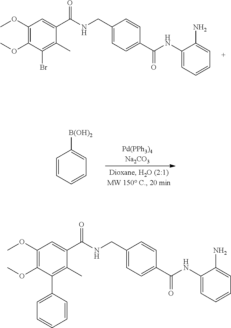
C1(CNC(C2=CC(OC)=C(OC)C(Br)=C2C)=O)=CC=C(C(NC2=CC=CC=C2N)=O)C=C1.C1=CC=CC=C1[B(OH)2].C1(CNC(C2=CC(OC)=C(OC)C(C3=CC=CC=C3)=C2C)=O)=CC=C(C(NC2=CC=CC=C2N)=O)C=C1
